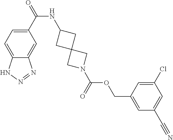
C1(C(NC2CC3(C2)CN(C(OCC2=CC(C#N)=CC(Cl)=C2)=O)C3)=O)=CC=C2C(=C1)N=NN2
